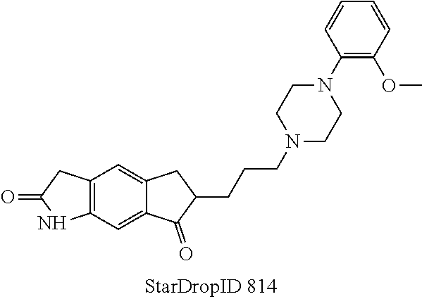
C12=C(C=C3C(=C1)CC(CCCN1CCN(C4=C(OC)C=CC=C4)CC1)C3=O)NC(=O)C2
